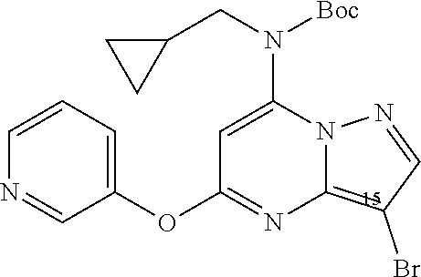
C1=C(N(CC2CC2)[Boc])N2C(=C(Br)C=N2)N=C1OC1=CC=CN=C1
